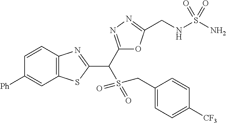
C12=C(C=CC([Ph])=C1)N=C(C(C1=NN=C(CNS(N)(=O)=O)O1)S(CC1=CC=C([CF3])C=C1)(=O)=O)S2
